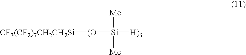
[(O]([Si]([H)3])([Me])[Me])[CF3(CF2)7CH2CH2Si]
